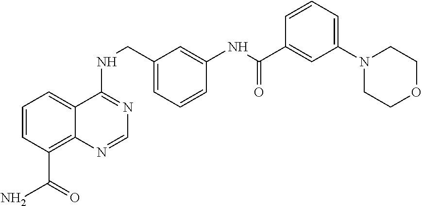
C1=CC(C(N)=O)=C2C(=C1)C(NCC1=CC=CC(NC(C3=CC(N4CCOCC4)=CC=C3)=O)=C1)=NC=N2
